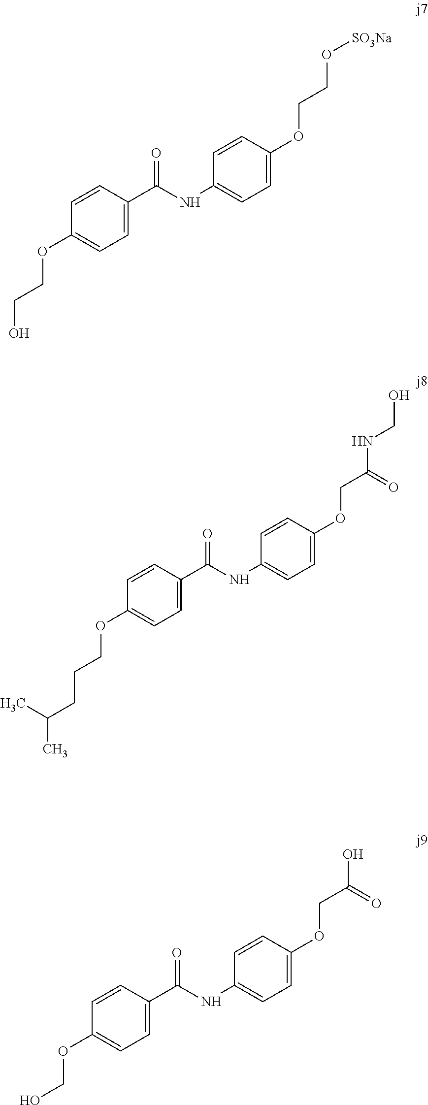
C(CO)OC1=CC=C(C(NC2=CC=C(OCCO[SO3Na])C=C2)=O)C=C1.C(CCC(C)C)OC1=CC=C(C(NC2=CC=C(OCC(NCO)=O)C=C2)=O)C=C1.C(O)OC1=CC=C(C(NC2=CC=C(OCC(O)=O)C=C2)=O)C=C1
